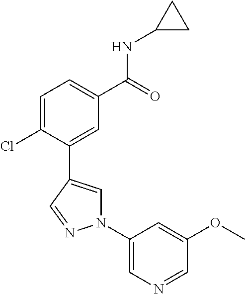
C1=C(Cl)C(C2=CN(C3=CN=CC(OC)=C3)N=C2)=CC(C(=O)NC2CC2)=C1
